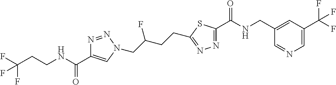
N1=NN(CC(CCC2=NN=C(C(NCC3=CC(C(F)(F)F)=CN=C3)=O)S2)F)C=C1C(NCCC(F)(F)F)=O
